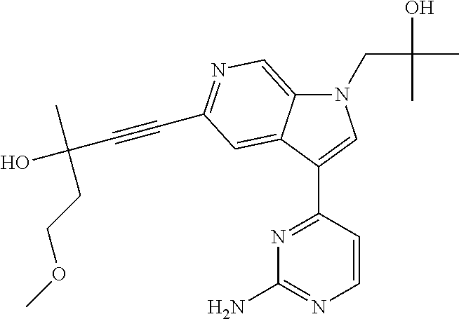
N1(CC(O)(C)C)C2=CN=C(C#CC(C)(CCOC)O)C=C2C(C2=NC(N)=NC=C2)=C1
